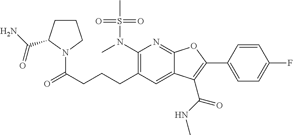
C1(N(C)S(C)(=O)=O)=C(CCCC(=O)N2CCCC2C(N)=O)C=C2C(=N1)OC(C1=CC=C(F)C=C1)=C2C(NC)=O
